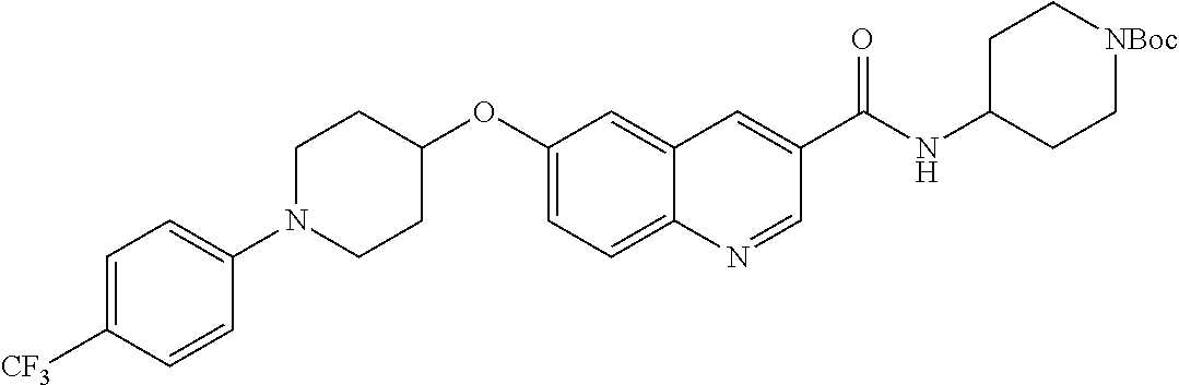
C1(N2CCC(OC3=CC=C4C(=C3)C=C(C(NC3CC[NBoc]CC3)=O)C=N4)CC2)=CC=C([CF3])C=C1
